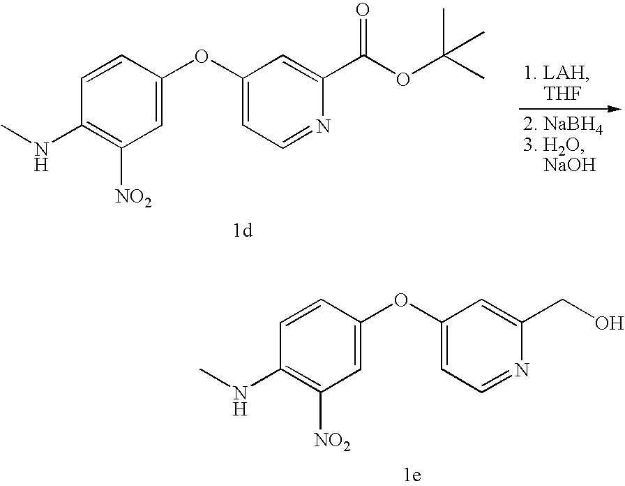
N1=CC=C(OC2=CC([NO2])=C(NC)C=C2)C=C1C(OC(C)(C)C)=O.N1=CC=C(OC2=CC([NO2])=C(NC)C=C2)C=C1CO
